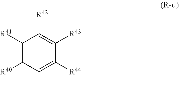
C1([R41])=C([R40])C(C)=C([R44])C([R43])=C1[R42]
